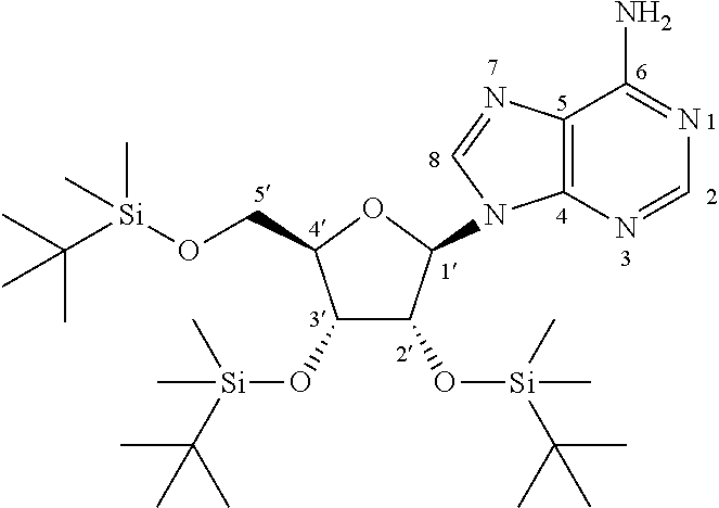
C12=C(N=CN=C1N)N(C1C(O[Si](C)(C(C)(C)C)C)C(O[Si](C(C)(C)C)(C)C)C(CO[Si](C(C)(C)C)(C)C)O1)C=N2
